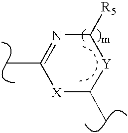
C1([R5])N=C(C)[X]C(C)[Y]1
